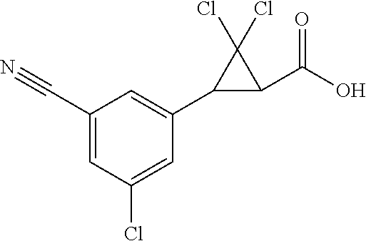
C1(C#N)=CC(Cl)=CC(C2C(C(O)=O)C2(Cl)Cl)=C1
